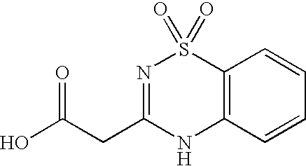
C12=C(C=CC=C1)NC(CC(=O)O)=NS2(=O)=O
